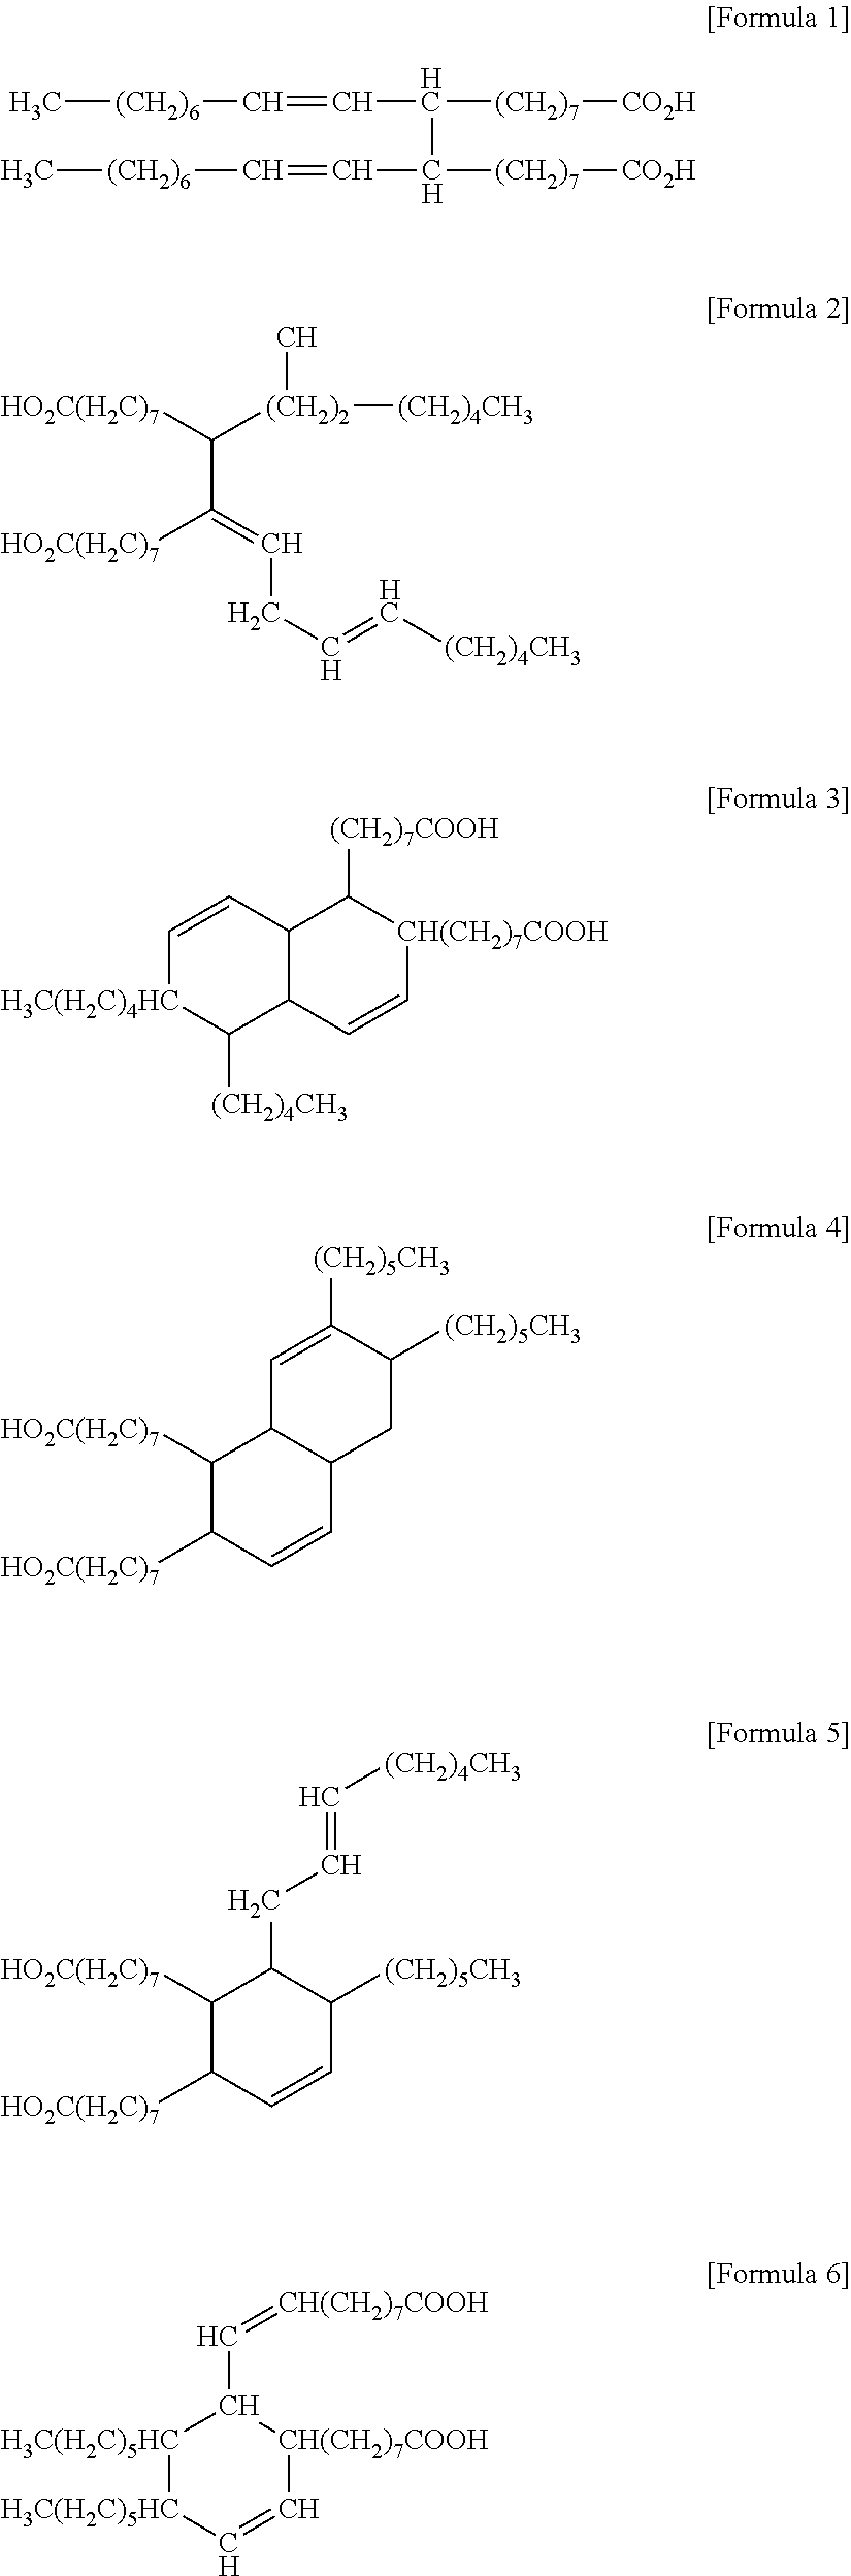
C[(CH2)6]C=CC([(CH2)7][CO2H])C([(CH2)7][CO2H])C=C[(CH2)6]C.[HO2C(H2C)7]C([(CH2)2](C)[(CH2)4CH3])C(=CCC=C[(CH2)4CH3])[HO2C(H2C)7].C1=CC2C(C([(CH2)4CH3])[H3C(H2C)4HC]1)C=C[CH(CH2)7COOH]C2[(CH2)7COOH].C1([HO2C(H2C)7])C([HO2C(H2C)7])C=CC2C1C=C([(CH2)5CH3])C([(CH2)5CH3])C2.C1([HO2C(H2C)7])C([HO2C(H2C)7])C=CC([(CH2)5CH3])C1CC=C[(CH2)4CH3].[H3C(H2C)5HC]1[H3C(H2C)5HC]C=C[CH(CH2)7COOH]C1C=[CH(CH2)7COOH]
